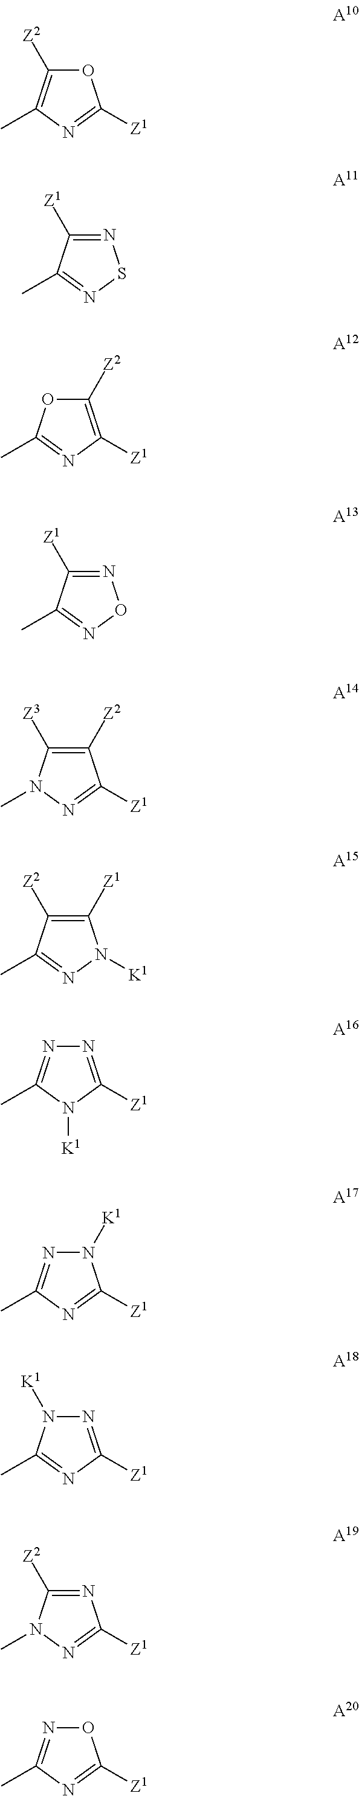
O1C([Z2])=C(C)N=C1[Z1].N1=C([Z1])C(C)=NS1.C1([Z2])=C([Z1])N=C(C)O1.N1=C([Z1])C(C)=NO1.C1([Z2])=C([Z3])N(C)N=C1[Z1].C1([Z1])=C([Z2])C(C)=NN1[K1].N1=C([Z1])N([K1])C(C)=N1.N1([K1])N=C(C)N=C1[Z1].N1=C([Z1])N=C(C)N1[K1].N1=C([Z2])N(C)N=C1[Z1].O1N=C(C)N=C1[Z1]
